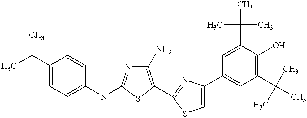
C1(N)=C(C2=NC(C3=CC(C(C)(C)C)=C(O)C(C(C)(C)C)=C3)=CS2)SC(NC2=CC=C(C(C)C)C=C2)=N1
